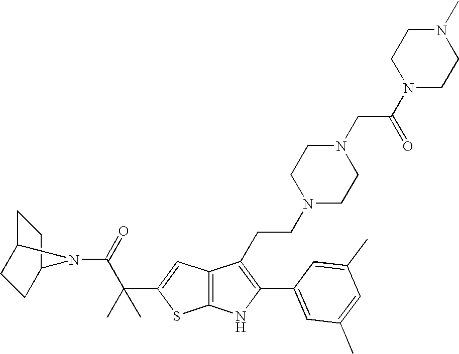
C1C2CCC(C1)N2C(=O)C(C1=CC2=C(S1)NC(C1=CC(C)=CC(C)=C1)=C2CCN1CCN(CC(N2CCN(C)CC2)=O)CC1)(C)C
